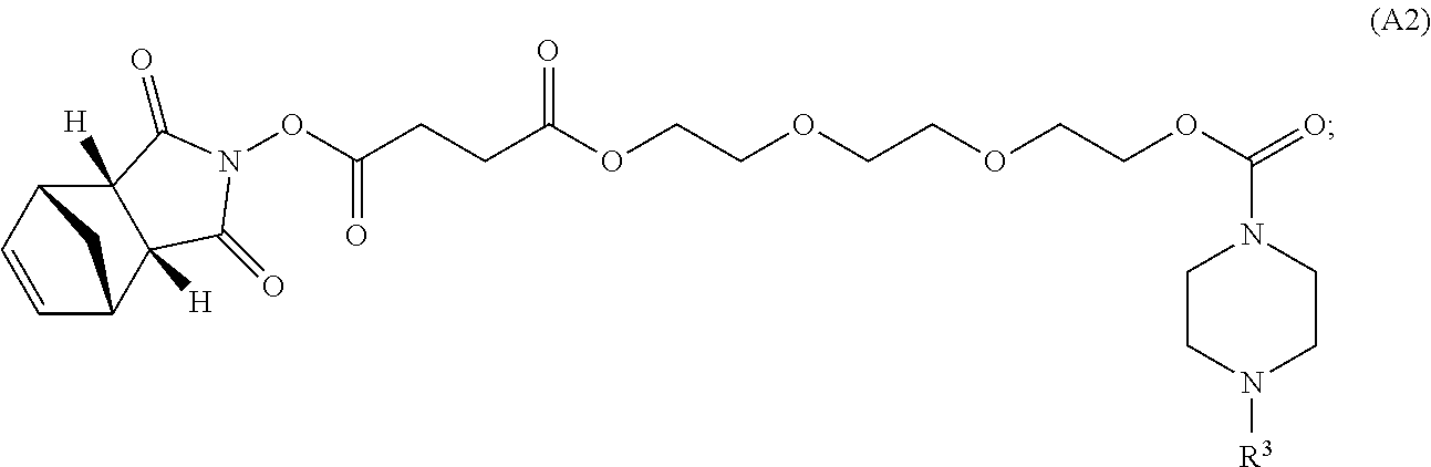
O(C(CCC(OCCOCCOCCOC(=O)N1CCN([R3])CC1)=O)=O)N1C(=O)C2([H])C3C=CC(C2([H])C1=O)C3
